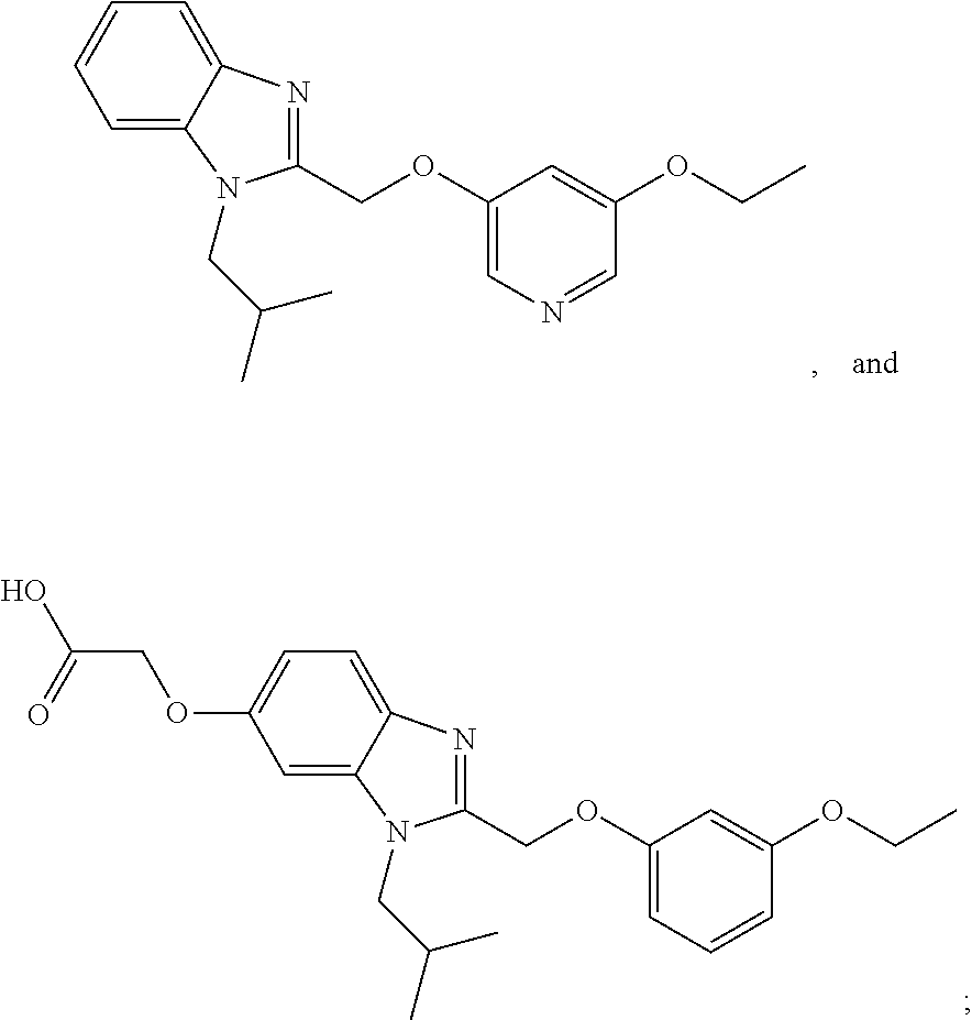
C1=C2C(=CC=C1)N=C(COC1=CN=CC(OCC)=C1)N2CC(C)C.C1=C2C(=CC=C1OCC(=O)O)N=C(COC1=CC=CC(OCC)=C1)N2CC(C)C
